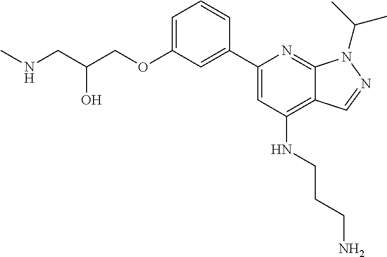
N(CC(COC1=CC=CC(C2=CC(NCCCN)=C3C(=N2)N(C(C)C)N=C3)=C1)O)C
